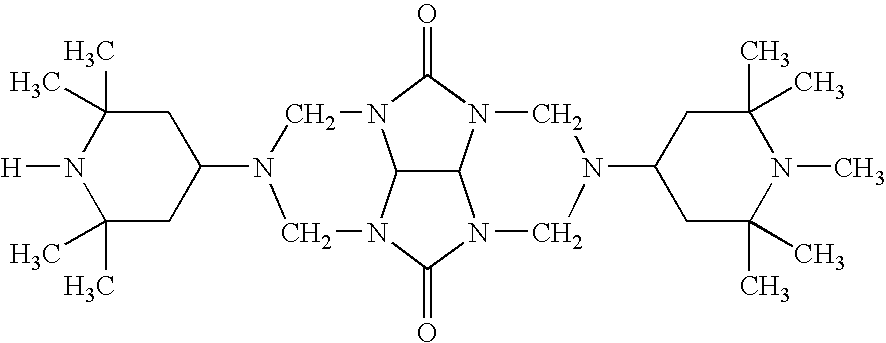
C1(C)(C)CC(N2CN3C4C5N(C3=O)CN(C3CC(C)(C)N(C)C(C)(C)C3)CN5C(=O)N4C2)CC(C)(C)N1[H]
